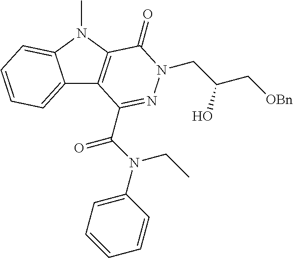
C12=CC=CC=C1N(C)C1=C2C(C(N(CC)C2=CC=CC=C2)=O)=NN(CC(C[OBn])O)C1=O
